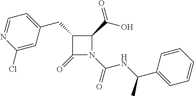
C1(CC2=CC=NC(Cl)=C2)C(=O)N(C(NC(C2=CC=CC=C2)C)=O)C1C(=O)O
